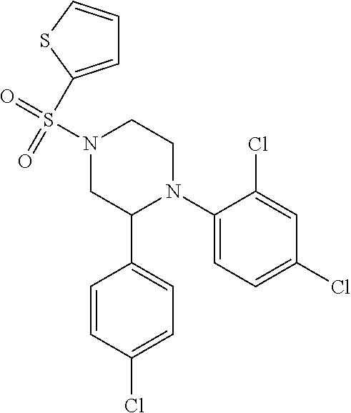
C1(N2CCN(S(=O)(=O)C3=CC=CS3)CC2C2=CC=C(Cl)C=C2)=CC=C(Cl)C=C1Cl
